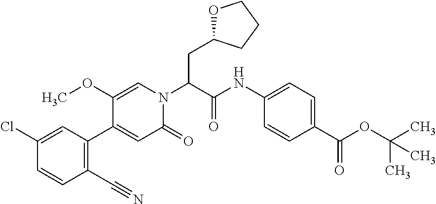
C(C1OCCC1)C(N1C=C(OC)C(C2=C(C#N)C=CC(Cl)=C2)=CC1=O)C(=O)NC1=CC=C(C(OC(C)(C)C)=O)C=C1
